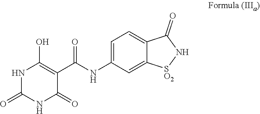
N1C(=O)NC(=O)C(C(=O)NC2=CC=C3C(=C2)[SO2]NC3=O)=C1O
